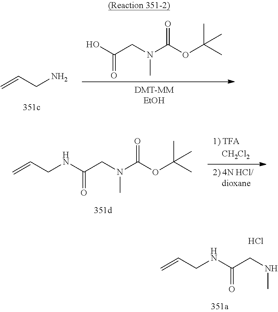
C=CCN.OC(CN(C(OC(C)(C)C)=O)C)=O.N(C(CN(C(OC(C)(C)C)=O)C)=O)CC=C.N(C(CNC)=O)CC=C.Cl
